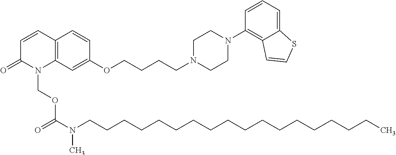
C12=C(C=CC(=O)N1COC(N(CCCCCCCCCCCCCCCCCC)C)=O)C=CC(OCCCCN1CCN(C3=C4C(=CC=C3)SC=C4)CC1)=C2
